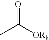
CC([ORk])=O
